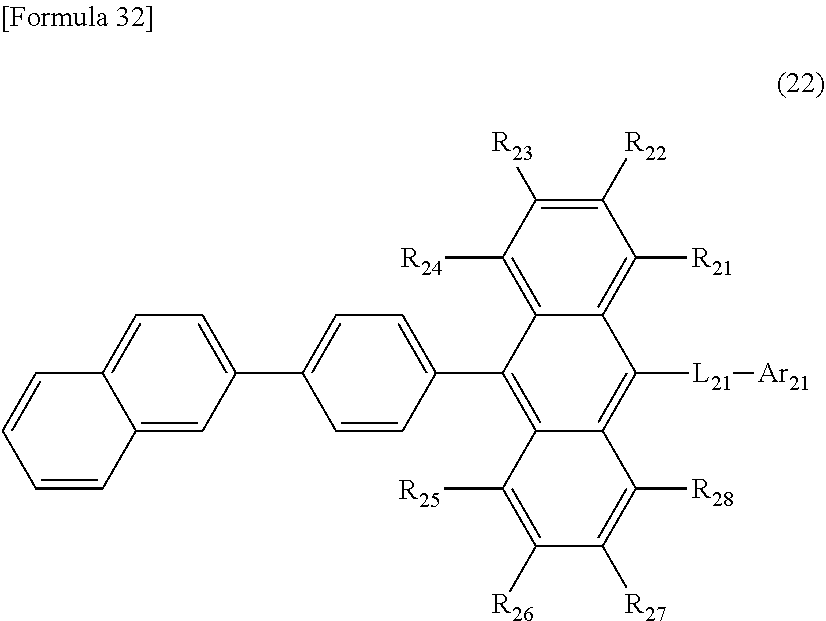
[R21]C1=C2C(=C([R24])C([R23])=C1[R22])C(C1=CC=C(C3=CC=C4C(=C3)C=CC=C4)C=C1)=C1C([R25])=C([R26])C([R27])=C([R28])C1=C2[L21][Ar21]
